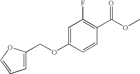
O(C(C1=C(F)C=C(OCC2=CC=CO2)C=C1)=O)C
